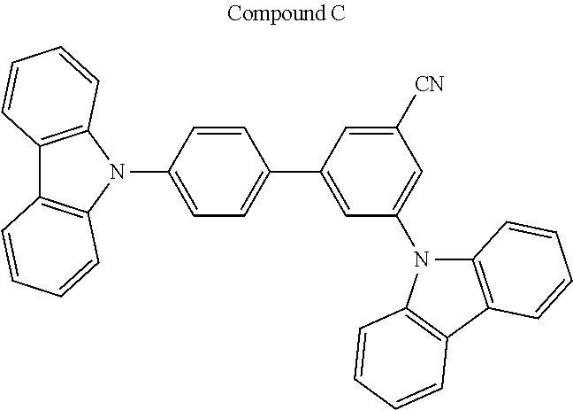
C1=CC(C2=CC(N3C4=C(C5=C3C=CC=C5)C=CC=C4)=CC([CN])=C2)=CC=C1N1C2=C(C3=C1C=CC=C3)C=CC=C2
